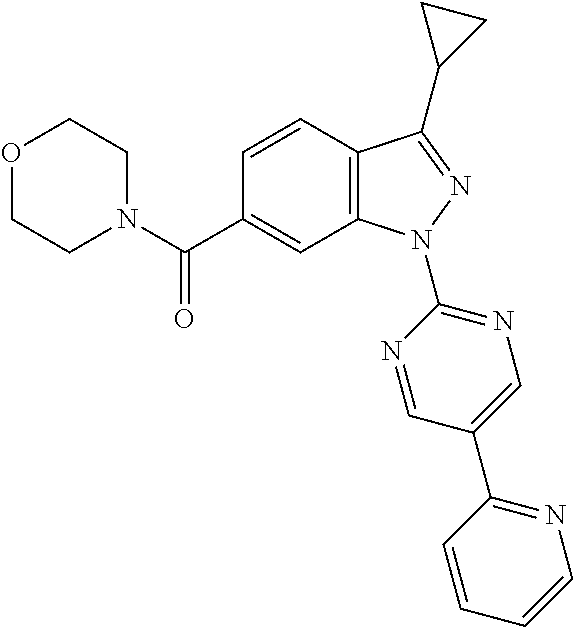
O1CCN(C(C2=CC3=C(C=C2)C(C2CC2)=NN3C2=NC=C(C3=NC=CC=C3)C=N2)=O)CC1
